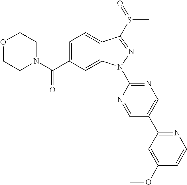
C12=CC=C(C(N3CCOCC3)=O)C=C1N(C1=NC=C(C3=NC=CC(OC)=C3)C=N1)N=C2S(=O)C
